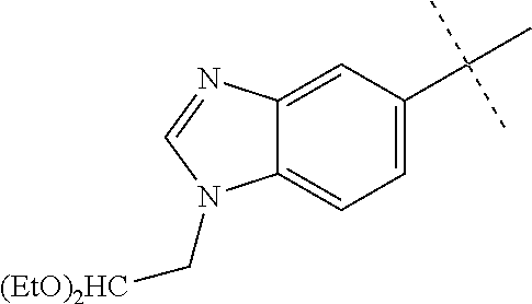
C12=CC=C(C(C)(C)C)C=C1N=CN2C[(EtO)2HC]
